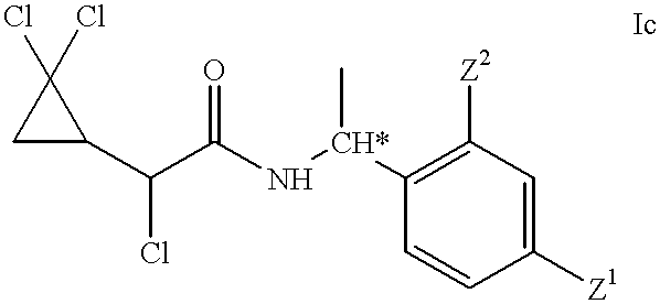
C1(C(C(N[CH*](C)C2=C([Z2])C=C([Z1])C=C2)=O)Cl)C(Cl)(Cl)C1
